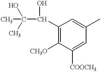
CC(O)(C)C(O)C1=C([CH3O])C([COOCH3])=CC(C)=C1
